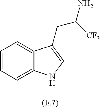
C1=CC=C2C(=C1)C(CC([CF3])N)=CN2
